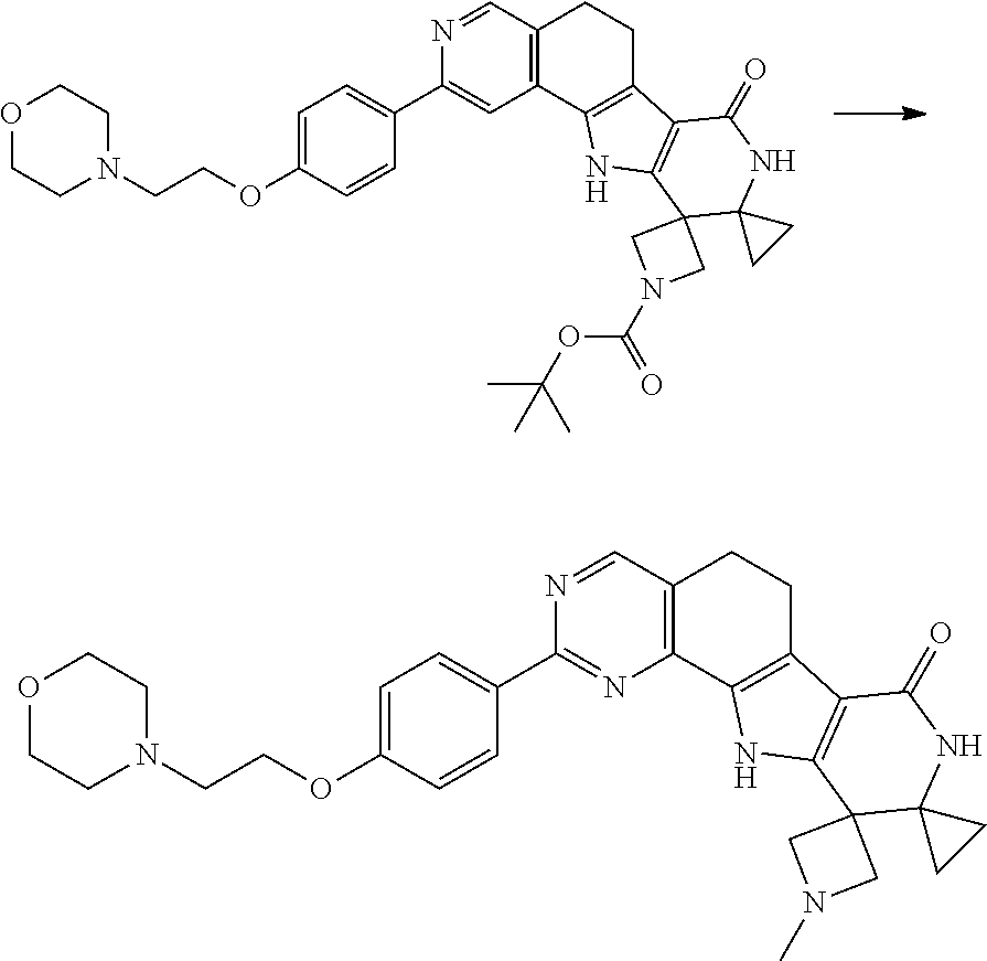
N1=CC2=C(C=C1C1=CC=C(OCCN3CCOCC3)C=C1)C1=C(CC2)C2=C(N1)C1(CN(C(OC(C)(C)C)=O)C1)C1(NC2=O)CC1.N1=CC2=C(N=C1C1=CC=C(OCCN3CCOCC3)C=C1)C1=C(CC2)C2=C(N1)C1(CN(C)C1)C1(NC2=O)CC1
